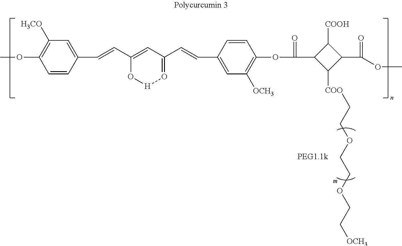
COC1=C([H3CO])C=C(C=CC2=CC(C=CC3=CC([OCH3])=C(OC(=O)C4C([COOH])C(C(=O)OC)C4[COO]CCOCCOCC[OCH3])C=C3)=O[H]O2)C=C1.[m]
